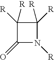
C1(=O)N([R])C([R])([R])C1([R])[R]
